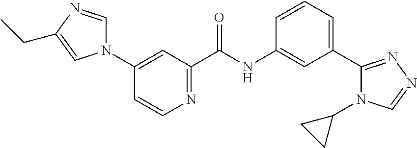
C1(N2C=NC(CC)=C2)=CC(C(NC2=CC(C3=NN=CN3C3CC3)=CC=C2)=O)=NC=C1
